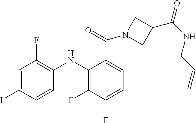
C1=C(I)C=CC(NC2=C(F)C(F)=CC=C2C(=O)N2CC(C(NCC=C)=O)C2)=C1F
